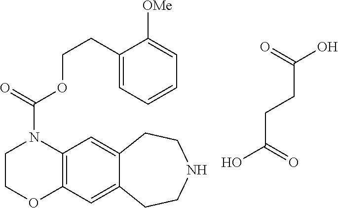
C12=C(C=C3C(=C1)CCNCC3)OCCN2C(OCCC1=CC=CC=C1[OMe])=O.C(C(O)=O)CC(=O)O
